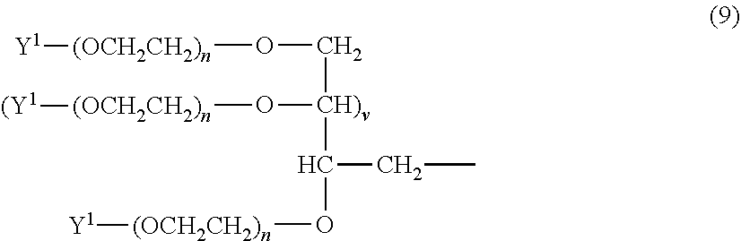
C(C)C([CH)v](CO[(OCH2CH2)n][Y1])O[(OCH2CH2)n][(Y1])O[(OCH2CH2)n][Y1]
